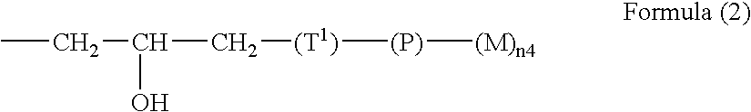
CCC(O)C[(T1)][(P)][(M)n4]
